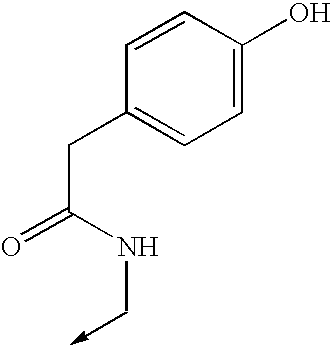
C1=C(O)C=CC(CC(=O)NC->C)=C1
